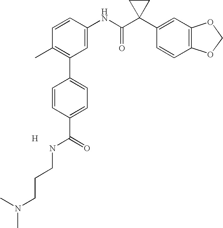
C1=CC(NC(C2(C3=CC4=C(C=C3)OCO4)CC2)=O)=CC(C2=CC=C(C(NCCCN(C)C)=O)C=C2)=C1C.[H]
